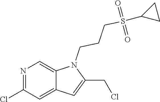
N1=C(Cl)C=C2C(=C1)N(CCCS(C1CC1)(=O)=O)C(CCl)=C2
